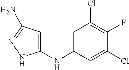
C1=C(NC2=CC(N)=NN2)C=C(Cl)C(F)=C1Cl
